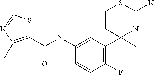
C1=C(NC(C2=C(C)N=CS2)=O)C=CC(F)=C1C1(C)N=C(N)SCC1
